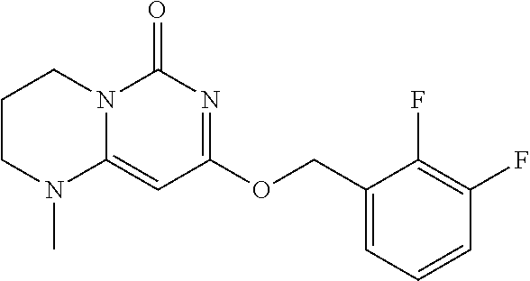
C1CN(C)C2=CC(OCC3=CC=CC(F)=C3F)=NC(=O)N2C1
